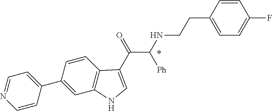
C1(C2=CC=NC=C2)=CC2=C(C=C1)C(C(=O)C(NCCC1=CC=C(F)C=C1)[Ph])=CN2
